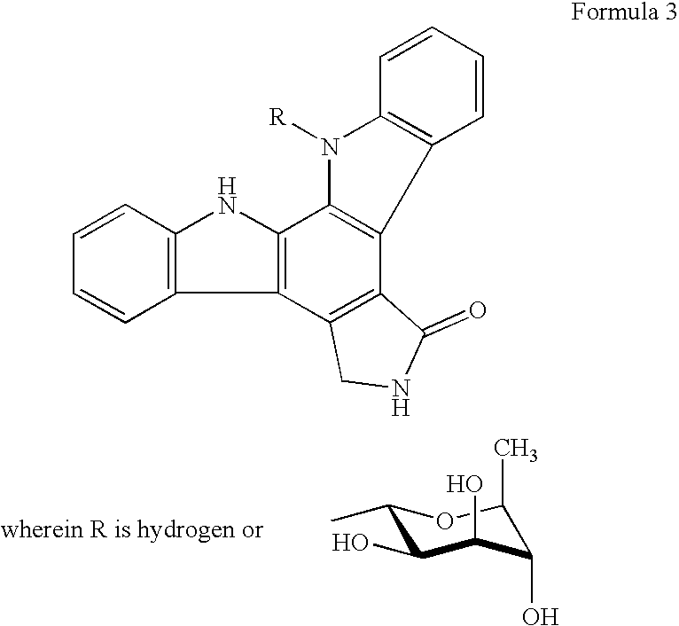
C1(C)C(O)C(O)C(O)C(C)O1.C1=CC2=C(C=C1)NC1=C2C2=C(C3=C1N([R])C1=C3C=CC=C1)C(=O)NC2
